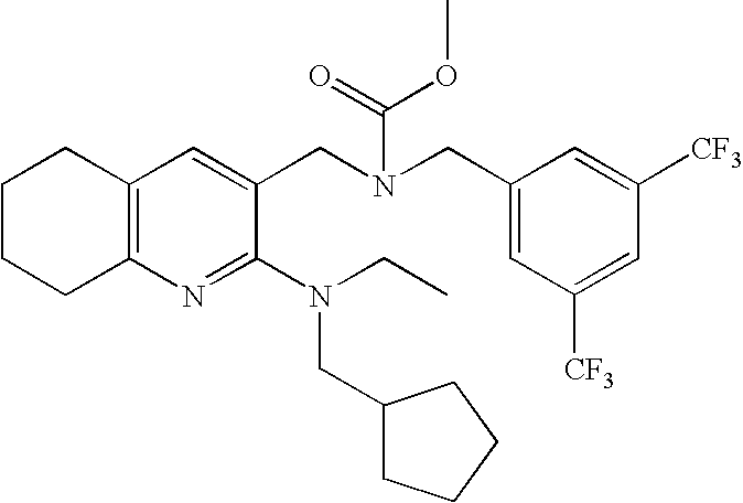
C1CCC2=C(C1)C=C(CN(CC1=CC([CF3])=CC([CF3])=C1)C(=O)OC)C(N(CC)CC1CCCC1)=N2
